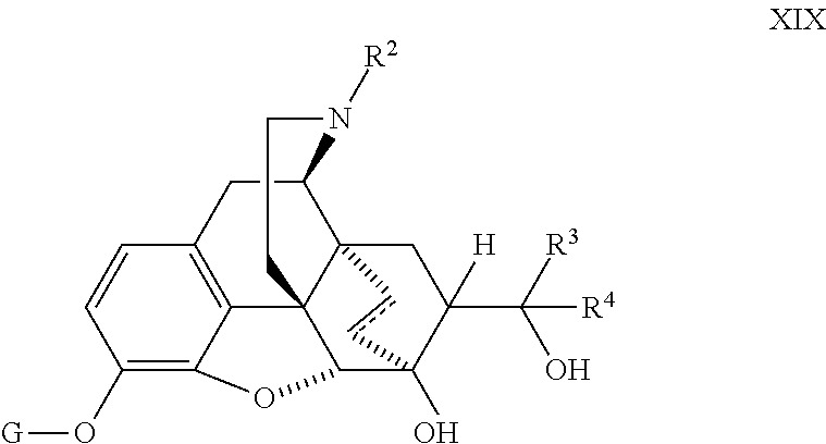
C1(O[G])=C2C3=C(C=C1)CC1C45C3(C(C(O)(C(C(O)([R4])[R3])([H])C4)cc5)O2)CCN1[R2]
